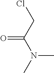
ClCC(N(C)C)=O
